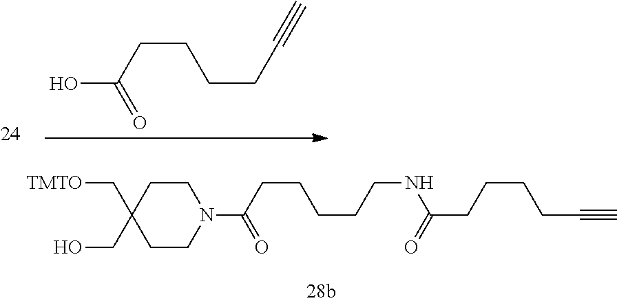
C(CC#C)CCC(O)=O.C1CC(CO)(C[TMTO])CCN1C(=O)CCCCCNC(CCCCC#C)=O
